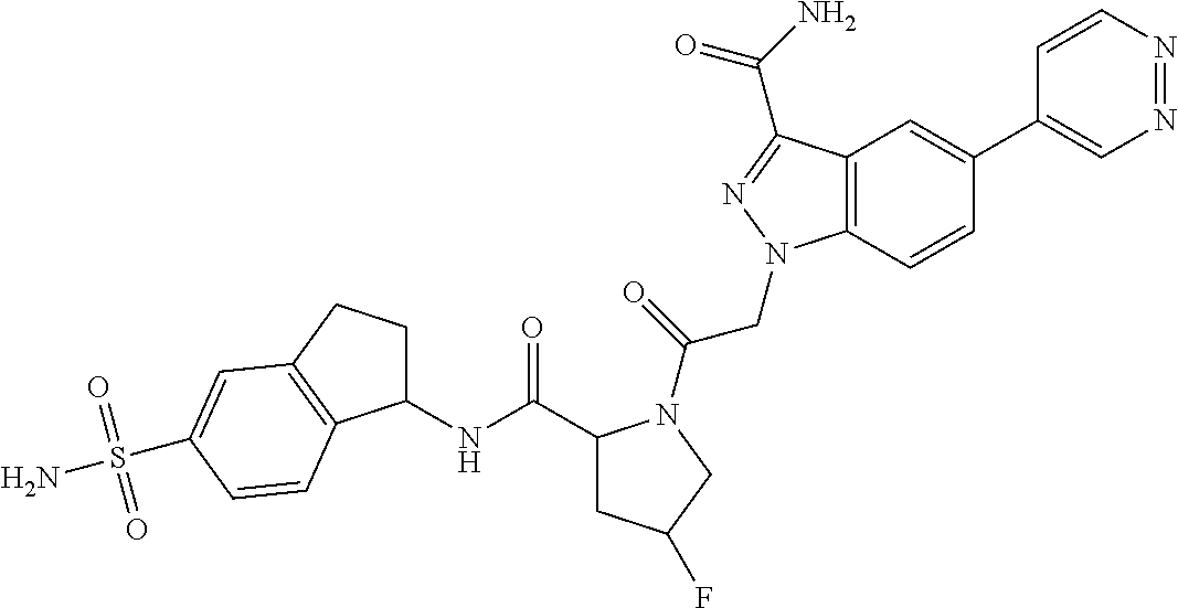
C1(NC(C2CC(F)CN2C(=O)CN2C3=C(C(C(N)=O)=N2)C=C(C2=CN=NC=C2)C=C3)=O)CCC2=C1C=CC(S(=O)(=O)N)=C2
